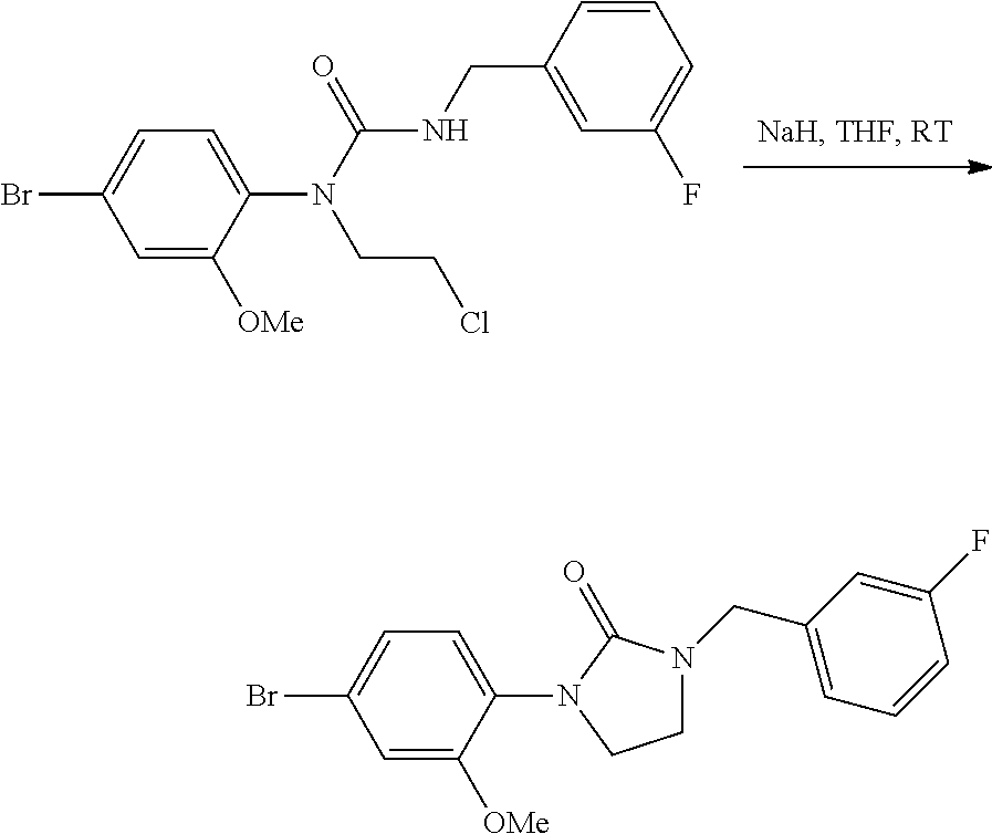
C1=C([OMe])C(N(CCCl)C(NCC2=CC(F)=CC=C2)=O)=CC=C1Br.C1=C([OMe])C(N2CCN(CC3=CC=CC(F)=C3)C2=O)=CC=C1Br
